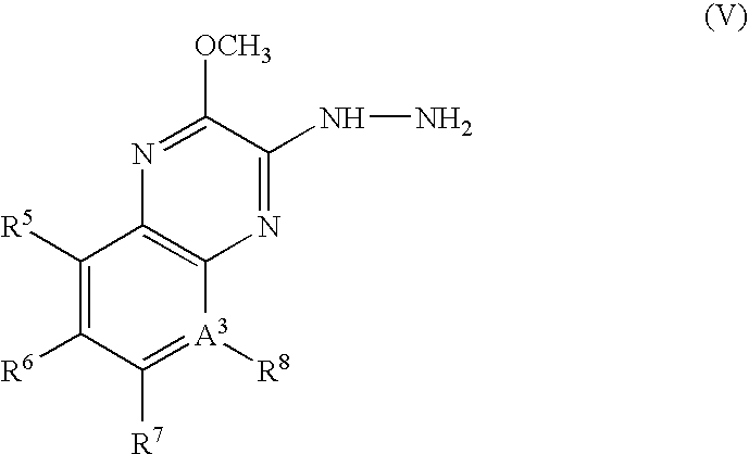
C1(NN)=NC2=C(C([R5])=C([R6])C([R7])=[A3]2[R8])N=C1[OCH3]
